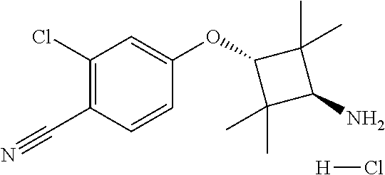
NC1C(C)(C)C(OC2=CC(Cl)=C(C#N)C=C2)C1(C)C.[H]Cl
